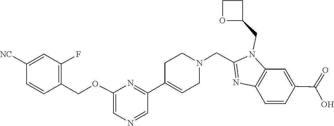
C12=C(C=CC(C(=O)O)=C1)N=C(CN1CCC(C3=NC(OCC4=C(F)C=C([NC])C=C4)=CN=C3)=CC1)N2CC1OCC1
